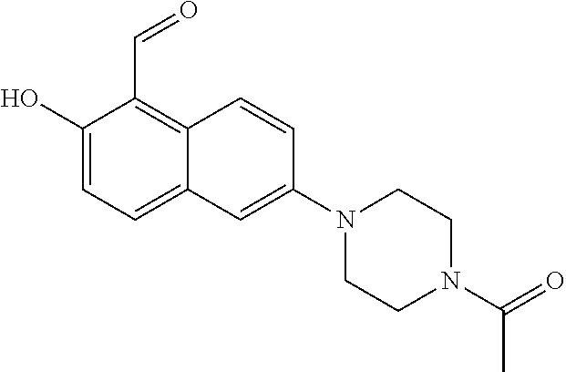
C1(O)=CC=C2C(=C1C=O)C=CC(N1CCN(C(C)=O)CC1)=C2
